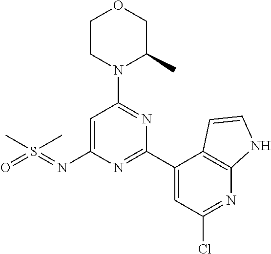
C1CN(C2=NC(C3=CC(Cl)=NC4=C3C=CN4)=NC(N=S(=O)(C)C)=C2)C(C)CO1
